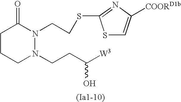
C1CCN(CCC([W3])O)N(CCSC2=NC([COORD1b])=CS2)C1=O
